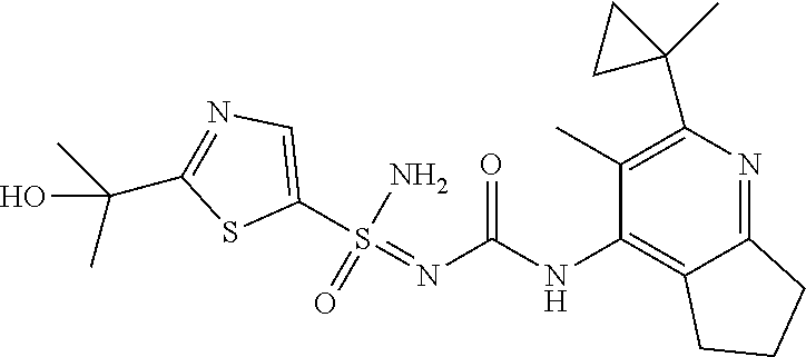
C1(S(=NC(NC2=C3C(=NC(C4(C)CC4)=C2C)CCC3)=O)(N)=O)=CN=C(C(C)(C)O)S1
